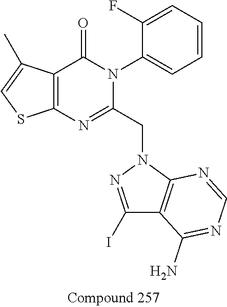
C12=C(C(=O)N(C3=CC=CC=C3F)C(CN3N=C(I)C4=C3N=CN=C4N)=N1)C(C)=CS2
